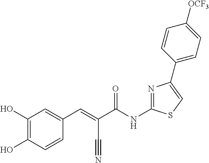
C(C(NC1=NC(C2=CC=C([OCF3])C=C2)=CS1)=O)(C#N)=CC1=CC(O)=C(O)C=C1
